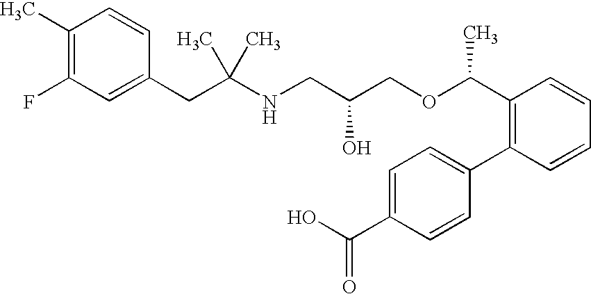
C1(C)=C(F)C=C(CC(NCC(COC(C2=C(C3=CC=C(C(O)=O)C=C3)C=CC=C2)C)O)(C)C)C=C1
